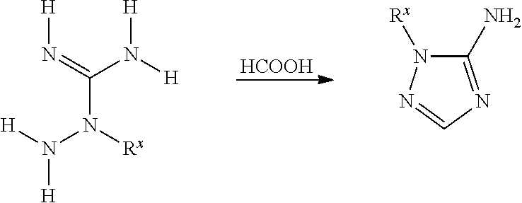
[HCOOH].C(N([Rx])N([H])[H])(=N[H])N([H])[H].C1(N)=NC=NN1[Rx]
